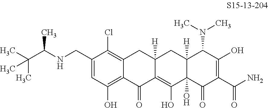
C12=C(Cl)C(CNC(C(C)(C)C)C)=CC(O)=C1C(=O)C1=C(O)C3(O)C([H])(CC1([H])C2)C(N(C)C)C(O)=C(C(N)=O)C3=O
